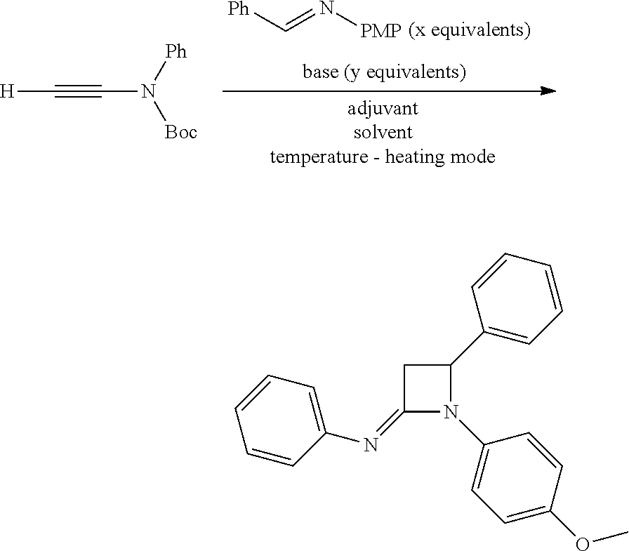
[Ph]C=N[PMP].[H]C#CN([Boc])[Ph].C1(N=C2N(C3=CC=C(OC)C=C3)C(C3=CC=CC=C3)C2)=CC=CC=C1
